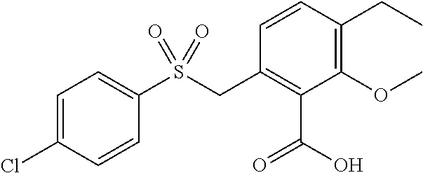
C1=C(Cl)C=CC(S(CC2=C(C(=O)O)C(OC)=C(CC)C=C2)(=O)=O)=C1
